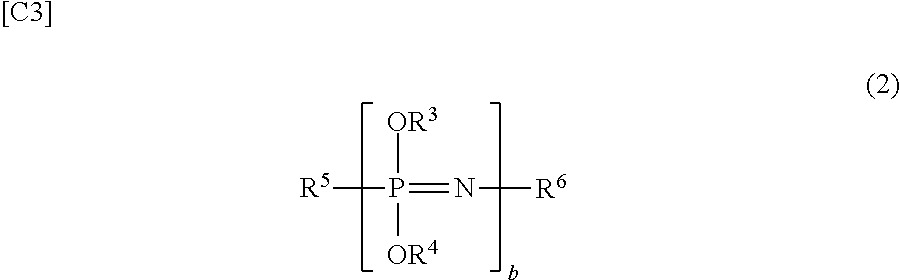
[OR3]P(=N[R6])([OR4])[R5].[[C3]]
